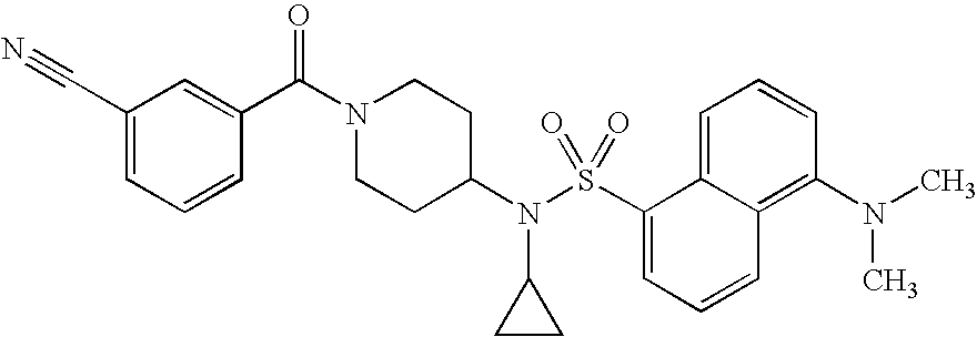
C1(C(N2CCC(N(S(C3=CC=CC4=C(N(C)C)C=CC=C34)(=O)=O)C3CC3)CC2)=O)=CC(C#N)=CC=C1
